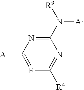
C1(N([R9])[Ar])=NC([A])=[E]C([R4])=N1
